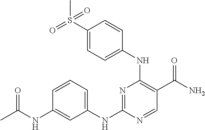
CC(NC1=CC(NC2=NC(NC3=CC=C(S(=O)(C)=O)C=C3)=C(C(N)=O)C=N2)=CC=C1)=O
